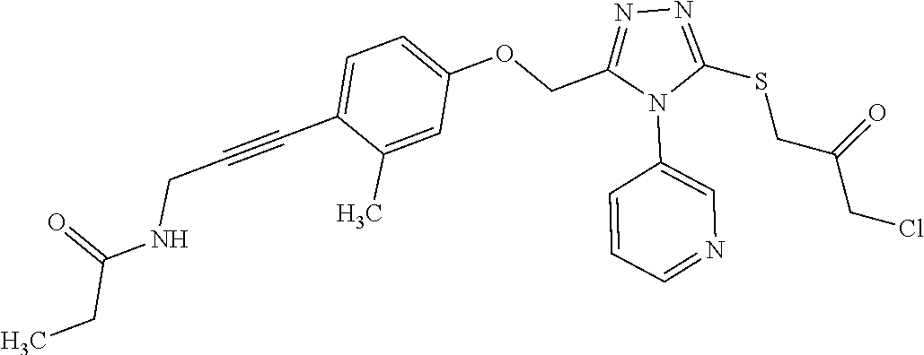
C1=C(OCC2=NN=C(SCC(=O)CCl)N2C2=CN=CC=C2)C=C(C)C(C#CCNC(CC)=O)=C1
